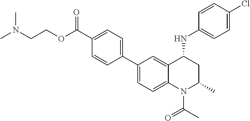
O(C(C1=CC=C(C2=CC=C3C(=C2)C(NC2=CC=C(Cl)C=C2)CC(C)N3C(C)=O)C=C1)=O)CCN(C)C
